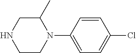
C1C(C)N(C2=CC=C(Cl)C=C2)CCN1
